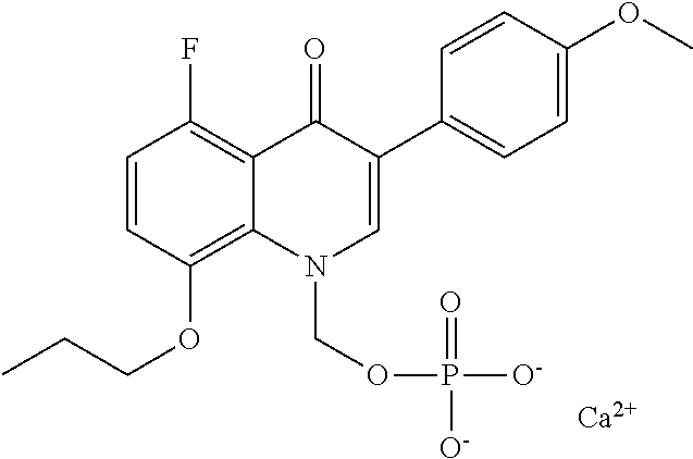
C1=CC(OCCC)=C2C(=C1F)C(=O)C(C1=CC=C(OC)C=C1)=CN2COP([O-])(=O)[O-].[Ca]
